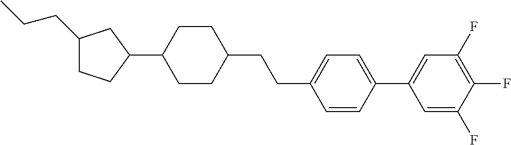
C1(CCC)CCC(C2CCC(CCC3=CC=C(C4=CC(F)=C(F)C(F)=C4)C=C3)CC2)C1
